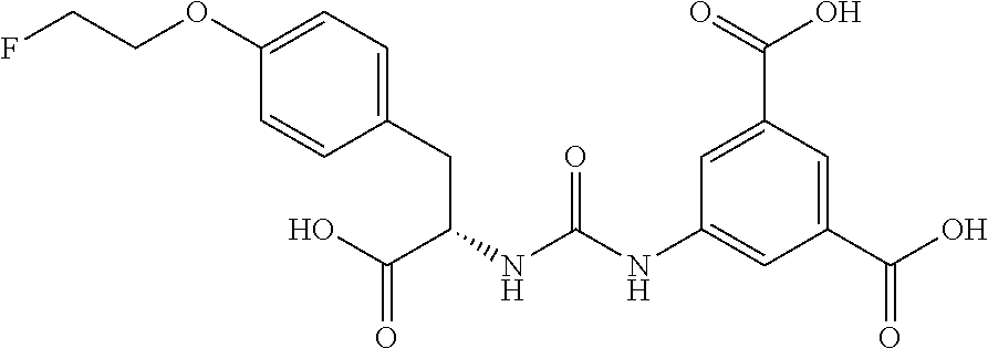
C(NC(NC1=CC(C(=O)O)=CC(C(O)=O)=C1)=O)(CC1=CC=C(OCCF)C=C1)C(O)=O
